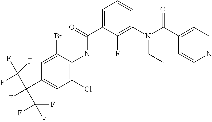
C1=C(C(NC2=C(Cl)C=C(C(F)(C(F)(F)F)C(F)(F)F)C=C2Br)=O)C(F)=C(N(C(C2=CC=NC=C2)=O)CC)C=C1
